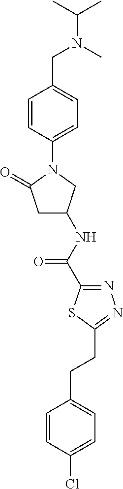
C1C(NC(=O)C2=NN=C(CCC3=CC=C(Cl)C=C3)S2)CN(C2=CC=C(CN(C(C)C)C)C=C2)C1=O
